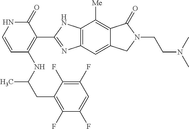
C(C(NC1=C(C2=NC3=C(C([Me])=C4C(=C3)CN(CCN(C)C)C4=O)N2)C(=O)NC=C1)C)C1=C(F)C(F)=CC(F)=C1F
